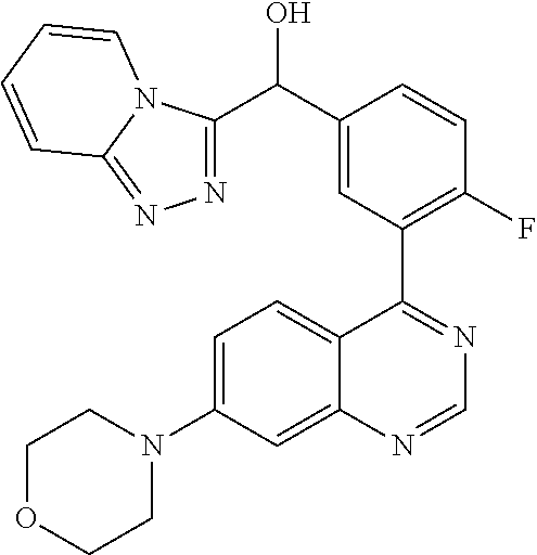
C1=C(N2CCOCC2)C=C2C(=C1)C(C1=C(F)C=CC(C(O)C3=NN=C4N3C=CC=C4)=C1)=NC=N2
